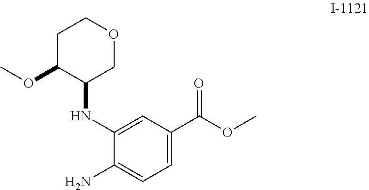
O(C)C(C1=CC=C(N)C(NC2C(OC)CCOC2)=C1)=O
